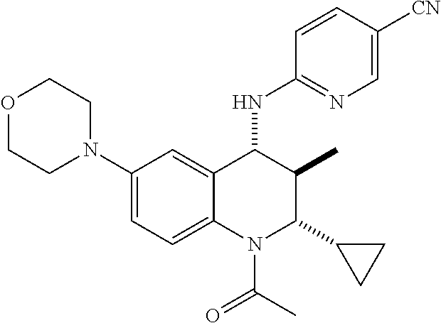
C1(N2CCOCC2)=CC=C2C(=C1)C(NC1=NC=C([CN])C=C1)C(C)C(C1CC1)N2C(C)=O
